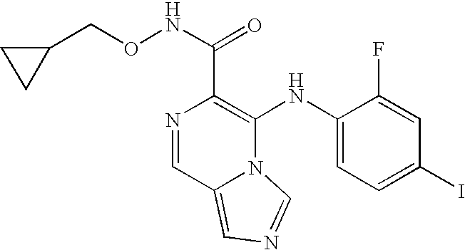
N1=CC2=CN=CN2C(NC2=CC=C(I)C=C2F)=C1C(NOCC1CC1)=O
